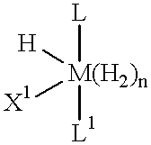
[L][M(H2)n]([L1])([H])[X1]
